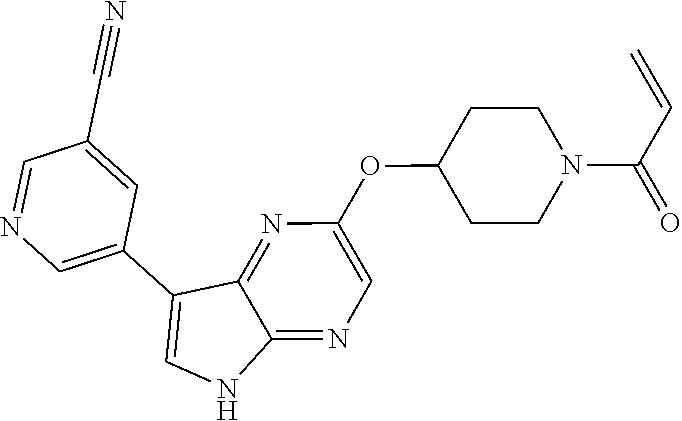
O(C1CCN(C(C=C)=O)CC1)C1=CN=C2C(=N1)C(C1=CN=CC(C#N)=C1)=CN2
